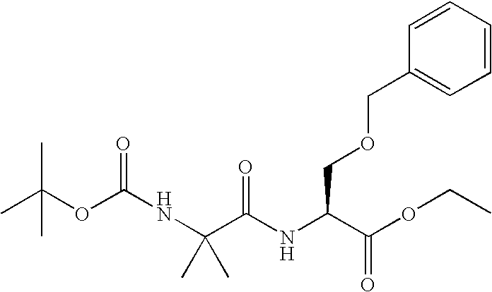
N(C(C(NC(C(OCC)=O)COCC1=CC=CC=C1)=O)(C)C)C(OC(C)(C)C)=O
